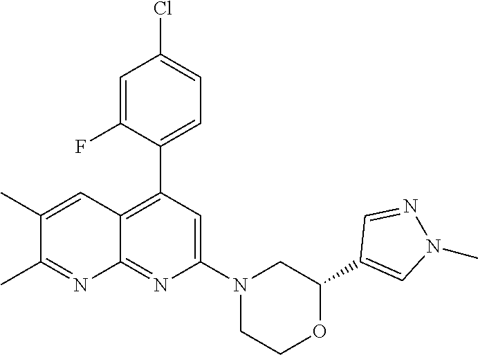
C1(C2=CN(C)N=C2)OCCN(C2=CC(C3=CC=C(Cl)C=C3F)=C3C(=N2)N=C(C)C(C)=C3)C1
